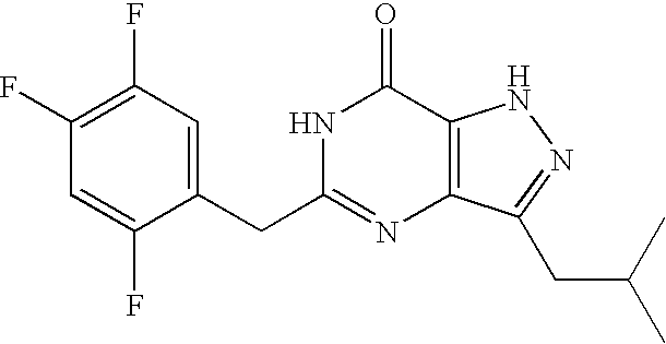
C1=C(CC2=NC3=C(C(=O)N2)NN=C3CC(C)C)C(F)=CC(F)=C1F
